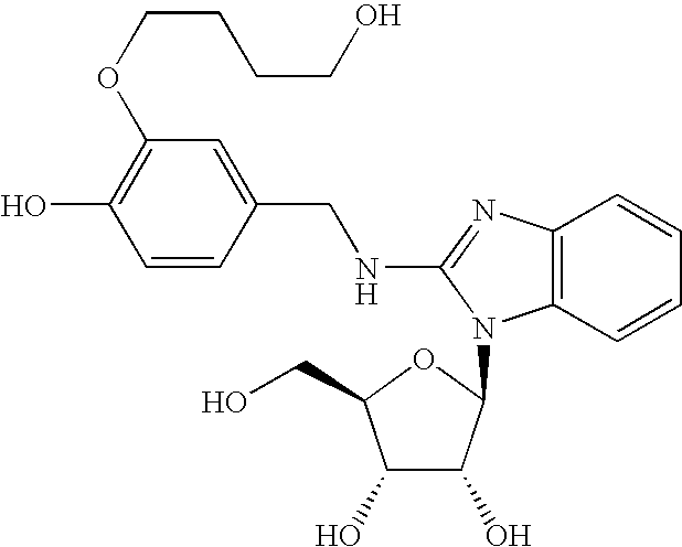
C1(O)=C(OCCCCO)C=C(CNC2=NC3=C(C=CC=C3)N2C2C(O)C(O)C(CO)O2)C=C1
